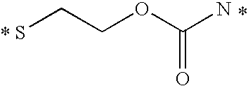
C(=O)(OCCS)N
